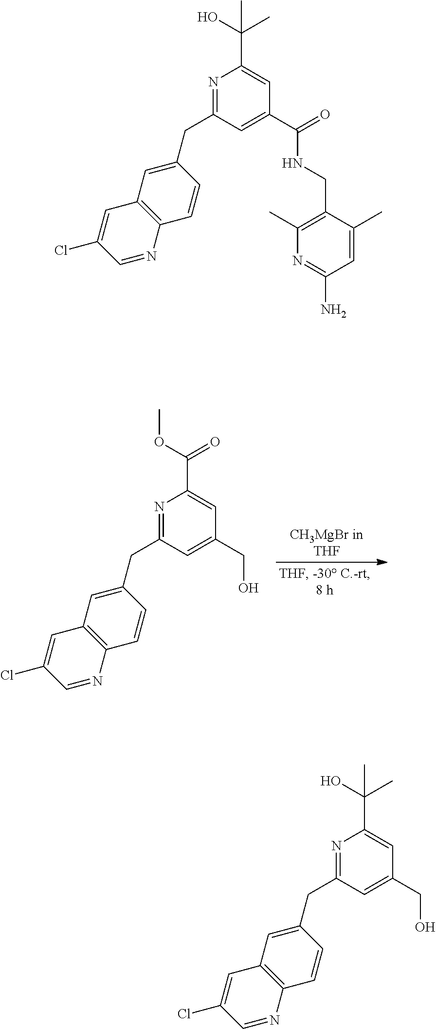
N1=C(CC2=CC3=C(C=C2)N=CC(Cl)=C3)C=C(CO)C=C1C(OC)=O.N1=C(CC2=CC3=C(C=C2)N=CC(Cl)=C3)C=C(C(=O)NCC2=C(C)N=C(N)C=C2C)C=C1C(O)(C)C.N1=C(CC2=CC3=C(C=C2)N=CC(Cl)=C3)C=C(CO)C=C1C(O)(C)C
